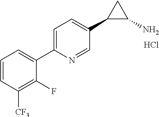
C1=CC([CF3])=C(F)C(C2=CC=C(C3C(N)C3)C=N2)=C1.Cl
